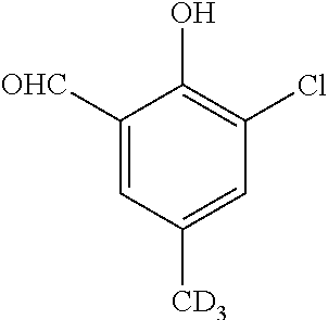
C1([OHC])=CC([CD3])=CC(Cl)=C1O
